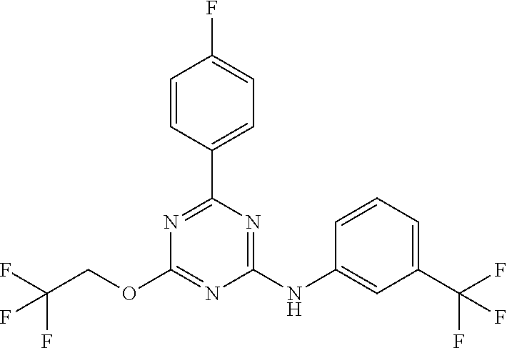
C1(C2=CC=C(F)C=C2)=NC(OCC(F)(F)F)=NC(NC2=CC(C(F)(F)F)=CC=C2)=N1
